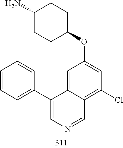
C1=C2C(=C(Cl)C=C1OC1CCC(N)CC1)C=NC=C2C1=CC=CC=C1
